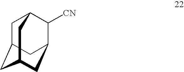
C1C2CC3CC(C([CN])C1C3)C2
